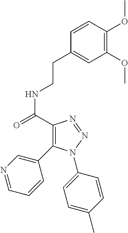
C1(C(=O)NCCC2=CC(OC)=C(OC)C=C2)=C(C2=CN=CC=C2)N(C2=CC=C(C)C=C2)N=N1
